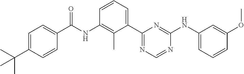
N(C1=C(C)C(C2=NC=NC(NC3=CC=CC(OC)=C3)=N2)=CC=C1)C(=O)C1=CC=C(C(C)(C)C)C=C1
